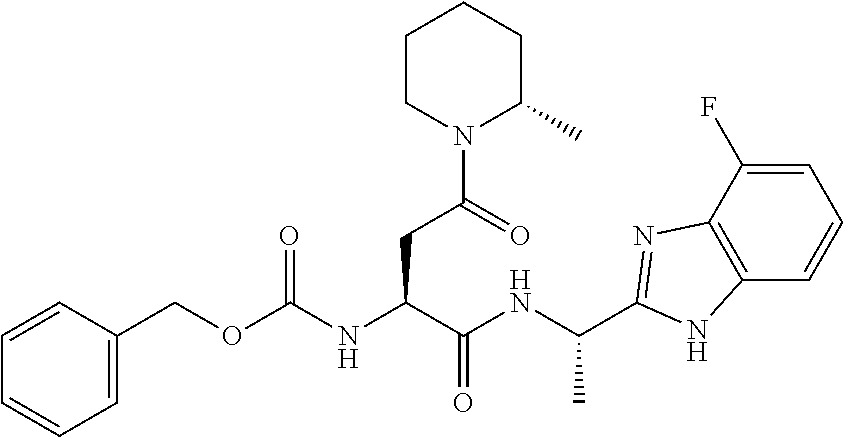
C1=C(F)C2=C(C=C1)NC(C(NC(C(NC(OCC1=CC=CC=C1)=O)CC(N1C(C)CCCC1)=O)=O)C)=N2
